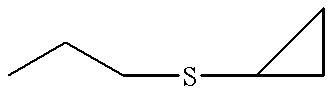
CCCSC1CC1
